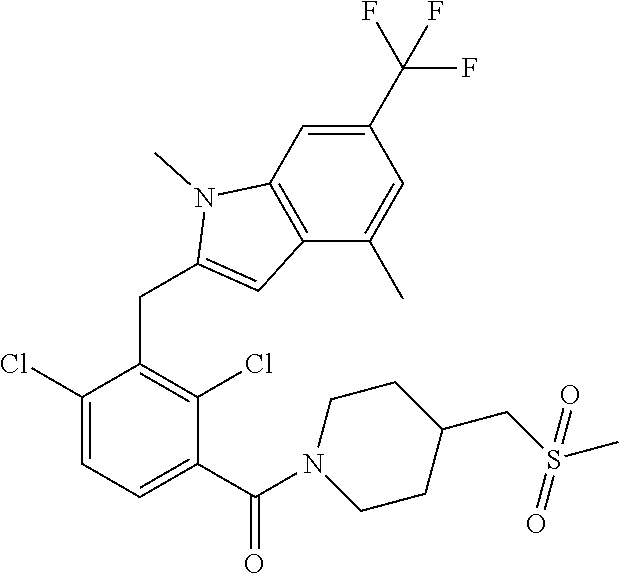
C1(Cl)=CC=C(C(=O)N2CCC(CS(C)(=O)=O)CC2)C(Cl)=C1CC1=CC2=C(N1C)C=C(C(F)(F)F)C=C2C
